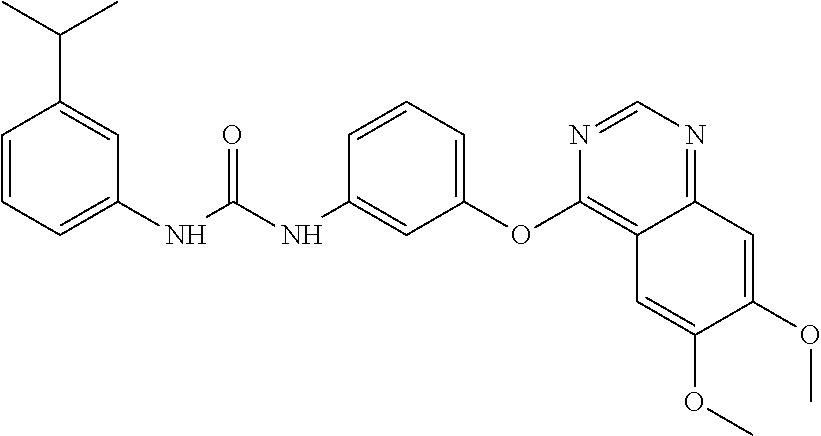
C1=CC=C(NC(NC2=CC(OC3=C4C(=NC=N3)C=C(OC)C(OC)=C4)=CC=C2)=O)C=C1C(C)C
